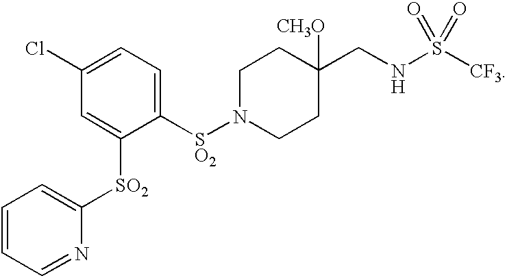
N1([SO2]C2=CC=C(Cl)C=C2[SO2]C2=CC=CC=N2)CCC(CNS([CF3])(=O)=O)([CH3O])CC1
